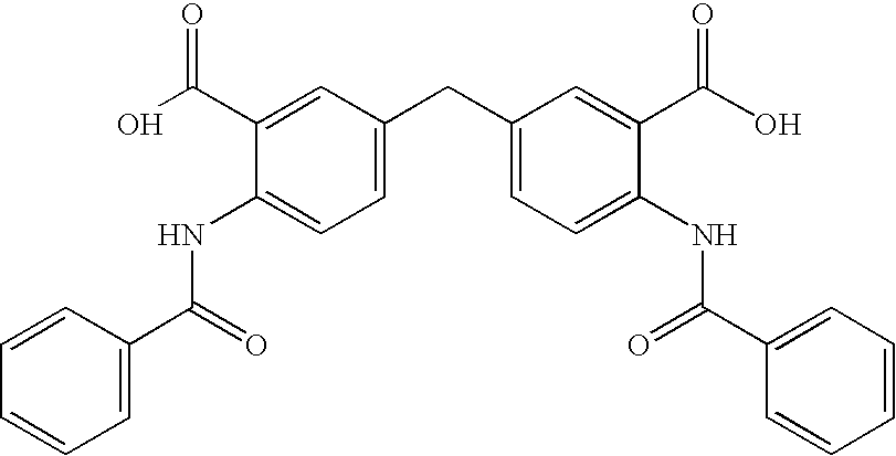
C1=CC=C(C(=O)NC2=CC=C(CC3=CC=C(NC(C4=CC=CC=C4)=O)C(C(O)=O)=C3)C=C2C(O)=O)C=C1
